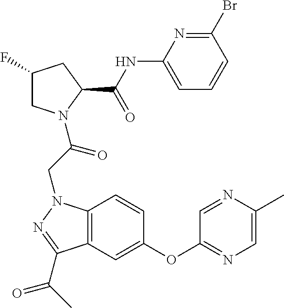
C1(F)CN(C(CN2C3=C(C=C(OC4=NC=C(C)N=C4)C=C3)C(C(C)=O)=N2)=O)C(C(NC2=CC=CC(Br)=N2)=O)C1
